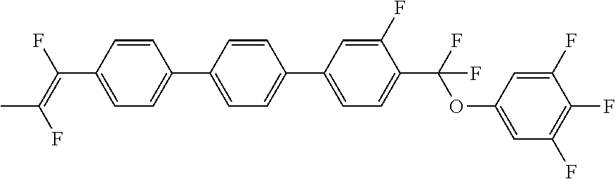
C1=CC(C2=CC=C(C3=CC=C(C(OC4=CC(F)=C(F)C(F)=C4)(F)F)C(F)=C3)C=C2)=CC=C1C(=C(F)C)F
